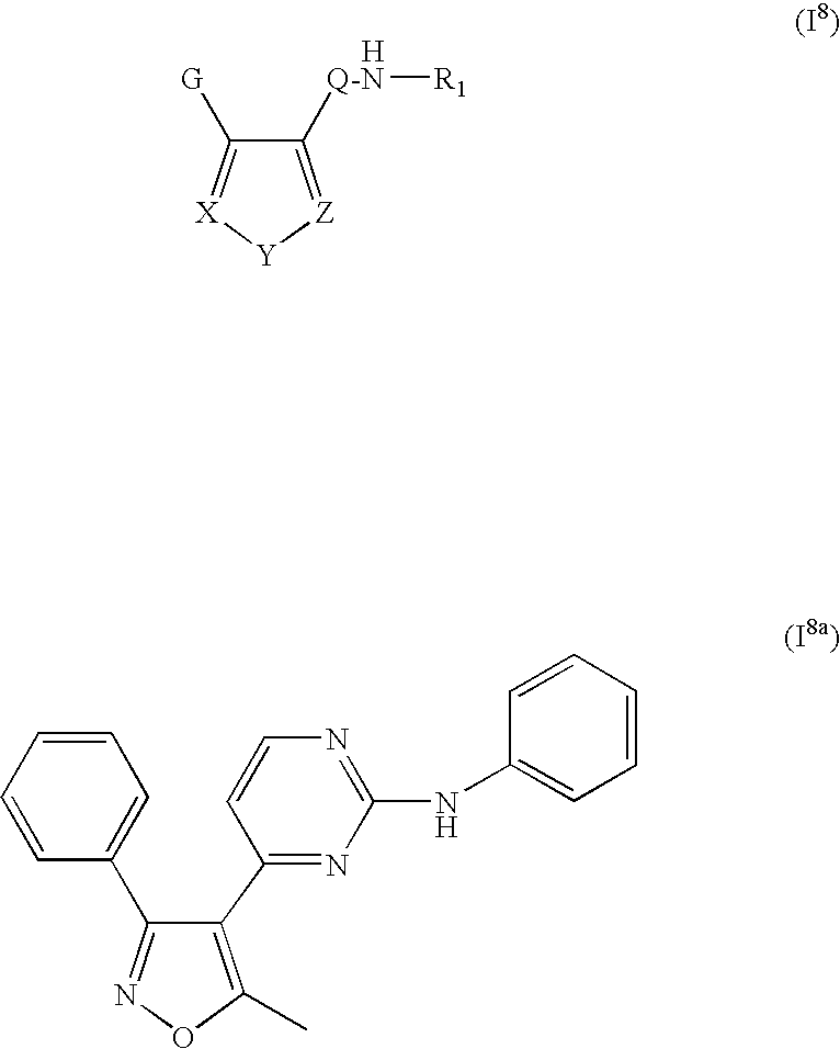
C1([Q-N][R1])=[Z][Y][X]=C1[G].[H].C1=CC=CC(NC2=NC=CC(C3=C(C)ON=C3C3=CC=CC=C3)=N2)=C1
